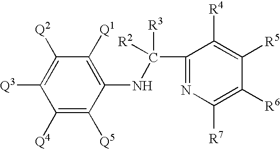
C1(C(NC2=C([Q1])C([Q2])=C([Q3])C([Q4])=C2[Q5])([R2])[R3])=NC([R7])=C([R6])C([R5])=C1[R4]
